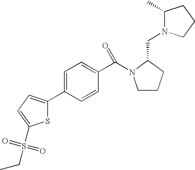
C1=C(C2=CC=C(S(CC)(=O)=O)S2)C=CC(C(N2CCCC2CN2C(C)CCC2)=O)=C1
